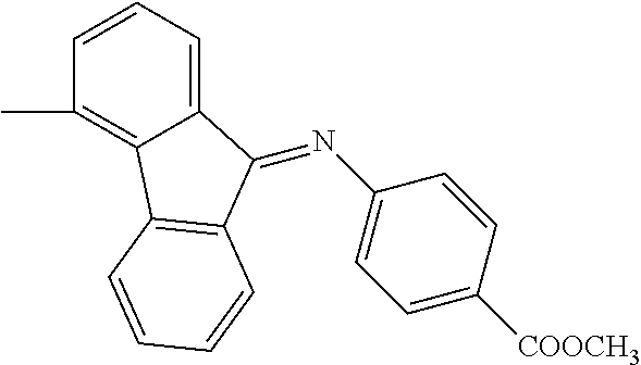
C1=CC=C2C(=C1C)C1=C(C2=NC2=CC=C([COOCH3])C=C2)C=CC=C1
